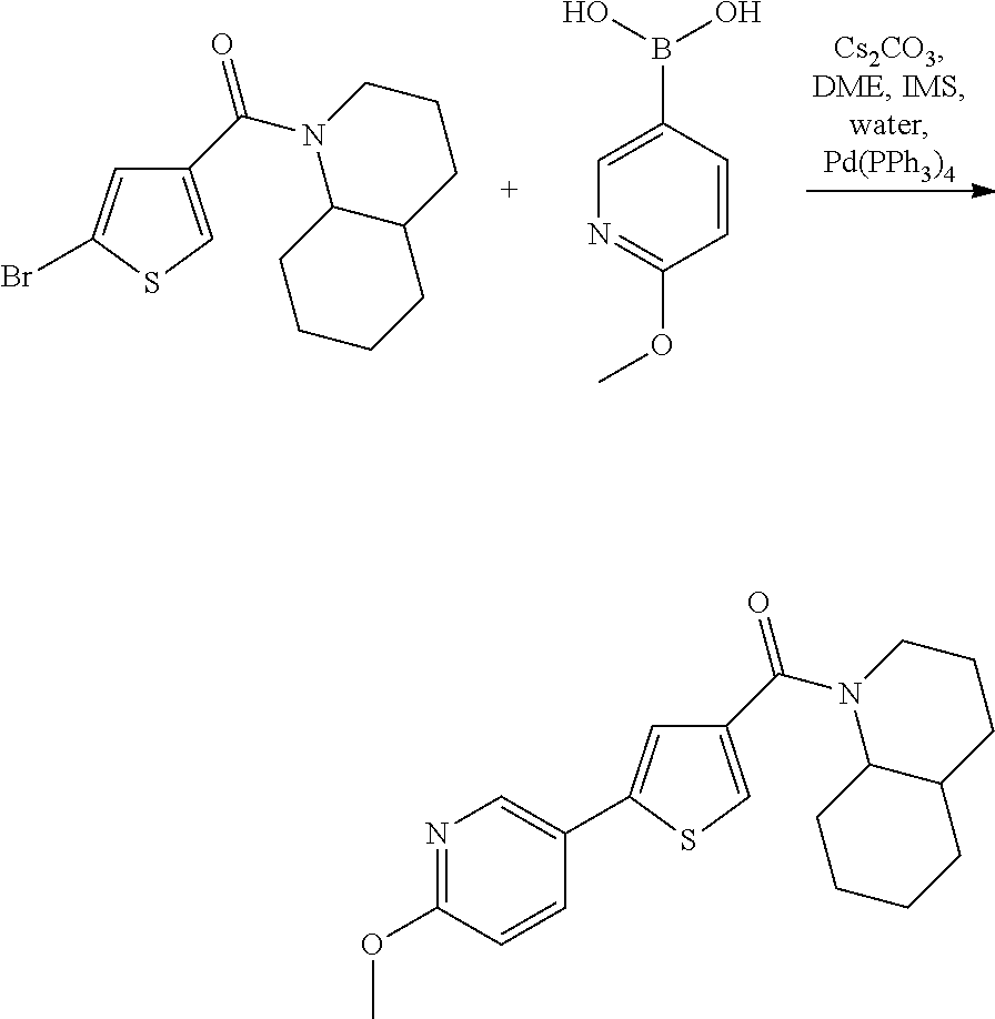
C1=C(Br)SC=C1C(N1C2C(CCC1)CCCC2)=O.C1=CC(B(O)O)=CN=C1OC.C1=C(C2=CN=C(OC)C=C2)SC=C1C(N1C2C(CCC1)CCCC2)=O
